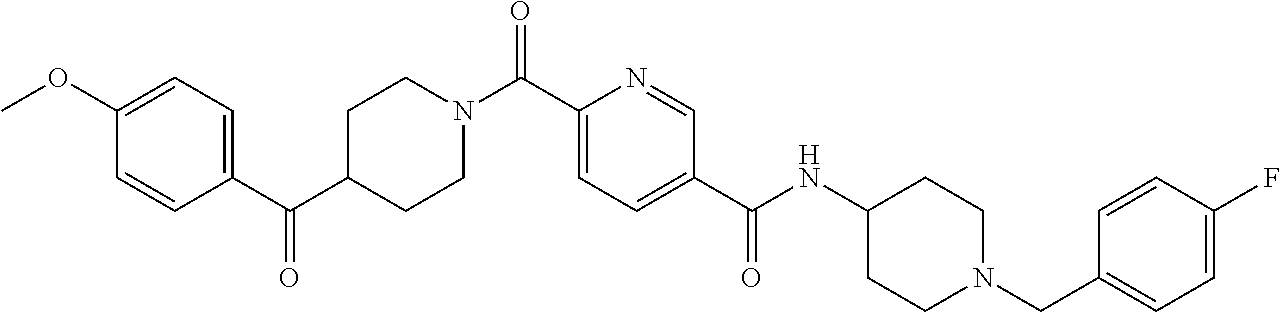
C1C(C(C2=CC=C(OC)C=C2)=O)CCN(C(C2=CC=C(C(NC3CCN(CC4=CC=C(F)C=C4)CC3)=O)C=N2)=O)C1
